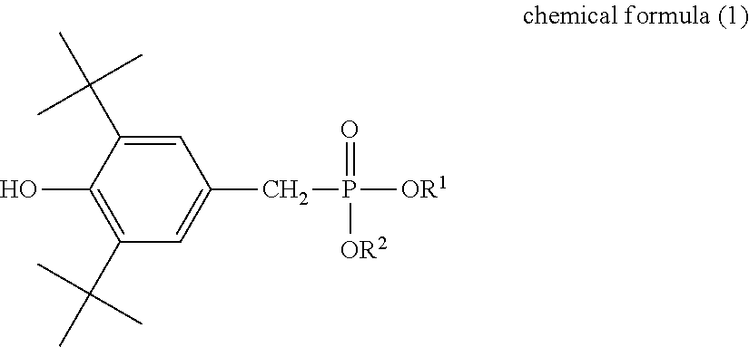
C1=C(CP(=O)([OR2])[OR1])C=C(C(C)(C)C)C(O)=C1C(C)(C)C
